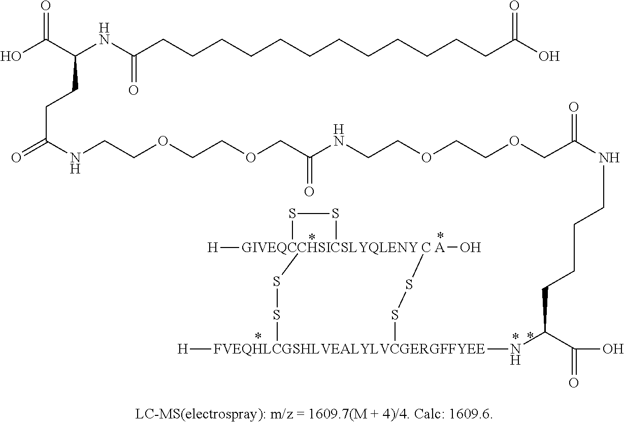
OC(C(NC(CCCCCCCCCCCCC(O)=O)=O)CCC(=O)NCCOCCOCC(NCCOCCOCC(=O)NCCCCC(N[FVEQHLCGSHLVEALYLVCGERGFFYEE]([H])(SS[C A]O)SS[GIVEQCCHSICSLYQLENY]1([H])SS1)C(=O)O)=O)=O
